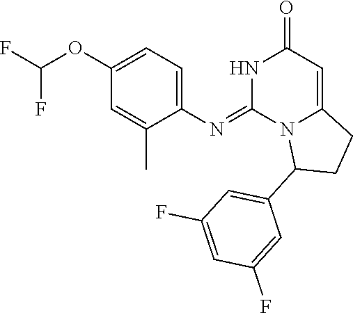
C1(N=C2N3C(=CC(=O)N2)CCC3C2=CC(F)=CC(F)=C2)=CC=C(OC(F)F)C=C1C
